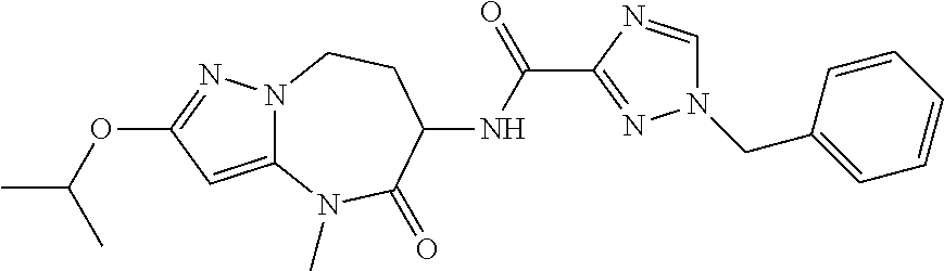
C12=CC(OC(C)C)=NN1CCC(NC(=O)C1=NN(CC3=CC=CC=C3)C=N1)C(=O)N2C
